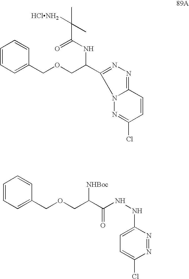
C1=CC=C(COCC(C2=NN=C3N2N=C(Cl)C=C3)NC(C(C)(C)[HClNH2])=O)C=C1.C1=CC=C(COCC(C(NNC2=CC=C(Cl)N=N2)=O)[NHBoc])C=C1
